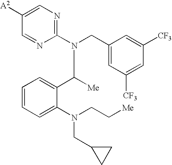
C1([A2])=CN=C(N(CC2=CC([CF3])=CC([CF3])=C2)C([Me])C2=CC=CC=C2N(CC[Me])CC2CC2)N=C1
